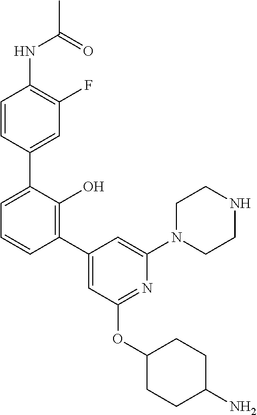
C1=CC(C2=CC(OC3CCC(N)CC3)=NC(N3CCNCC3)=C2)=C(O)C(C2=CC(F)=C(NC(=O)C)C=C2)=C1
